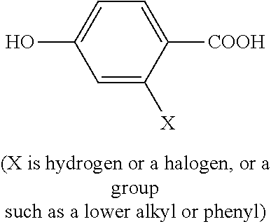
C1=C([X])C([COOH])=CC=C1O
